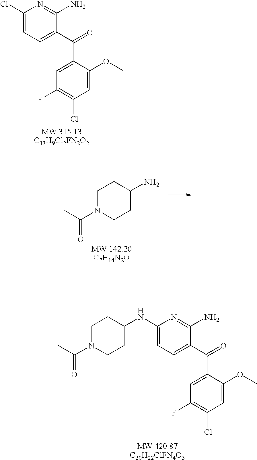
C1(Cl)=CC=C(C(=O)C2=CC(F)=C(Cl)C=C2OC)C(N)=N1.C1N(C(C)=O)CCC(N)C1.C1(NC2CCN(C(C)=O)CC2)=CC=C(C(=O)C2=CC(F)=C(Cl)C=C2OC)C(N)=N1
